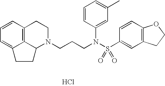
C12=C3C=CC=C1CCC2N(CCCN(S(C1=CC2=C(C=C1)OCC2)(=O)=O)C1=CC(C)=CC=C1)CC3.Cl
